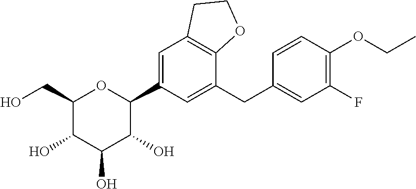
C1(CO)C(O)C(O)C(O)C(C2=CC3=C(C(CC4=CC(F)=C(OCC)C=C4)=C2)OCC3)O1
